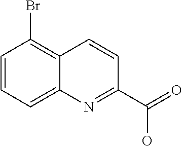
C12=CC=CC(Br)=C1C=CC(C(=O)O)=N2
